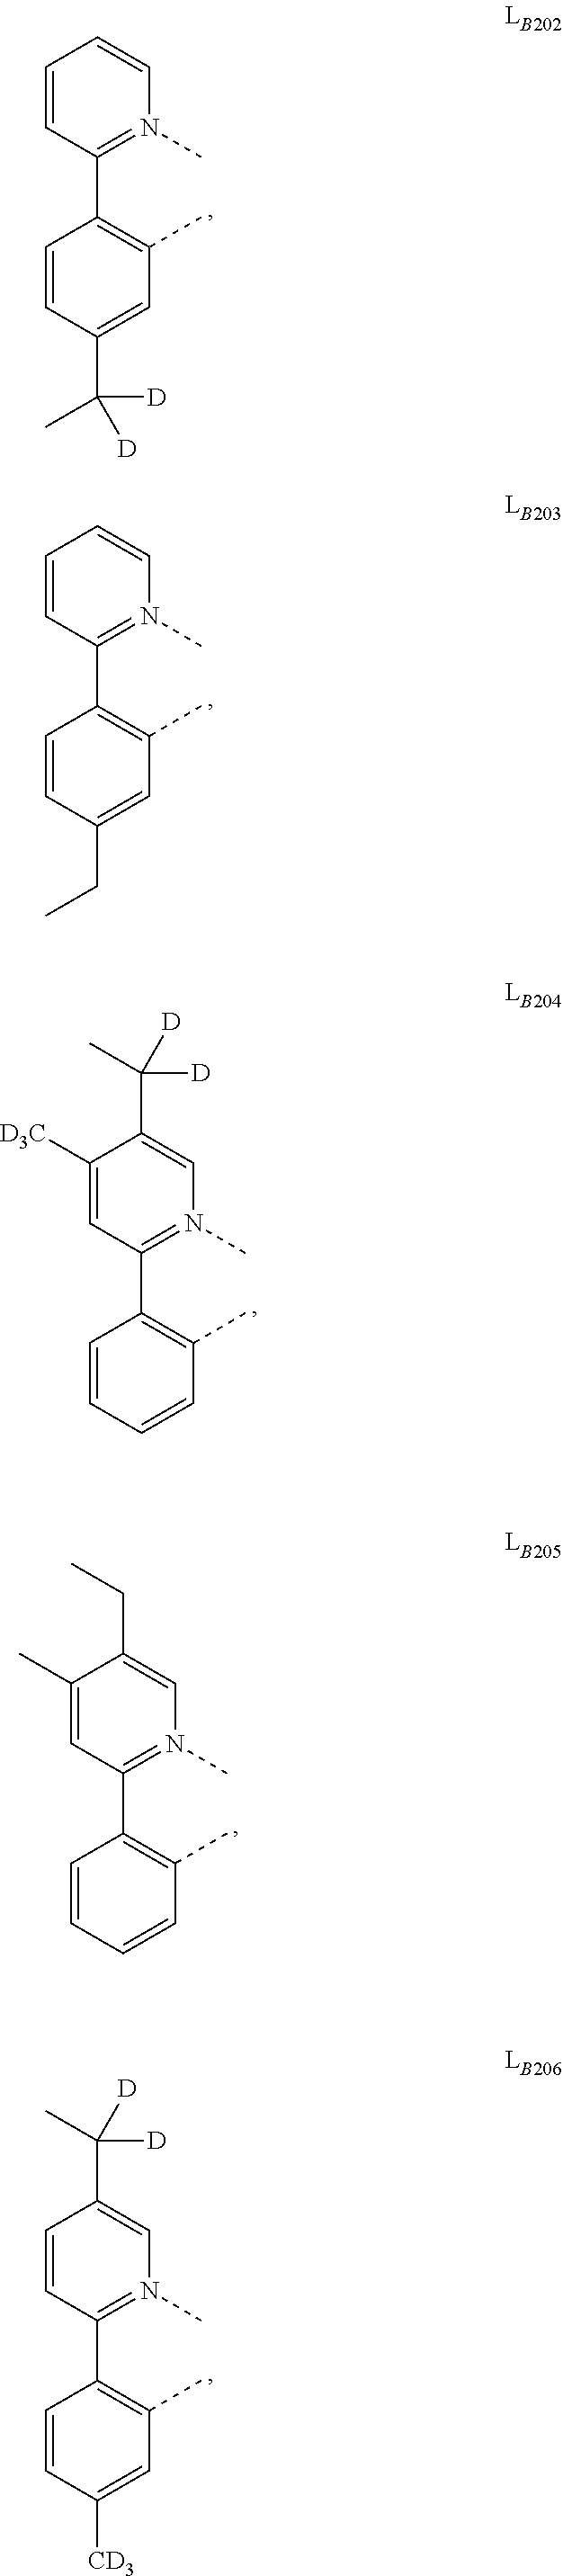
C1([D3C])=CC(C2=C(C)C=CC=C2)=N(C)C=C1C([D])([D])C.C1=CC(C2=C(C)C=C(CC)C=C2)=N(C)C=C1.C1(C)=CC(C2=C(C)C=CC=C2)=N(C)C=C1CC.C1=CC(C2=C(C)C=C([CD3])C=C2)=N(C)C=C1C([D])([D])C.C1=CC(C2=C(C)C=C(C(C)([D])[D])C=C2)=N(C)C=C1
